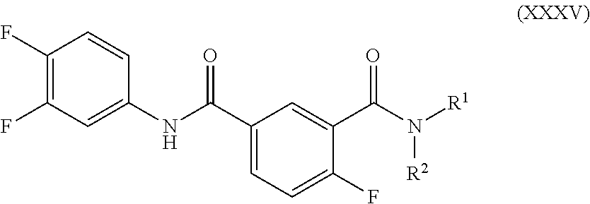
C1(C(NC2=CC(F)=C(F)C=C2)=O)=CC=C(F)C(C(N([R1])[R2])=O)=C1
